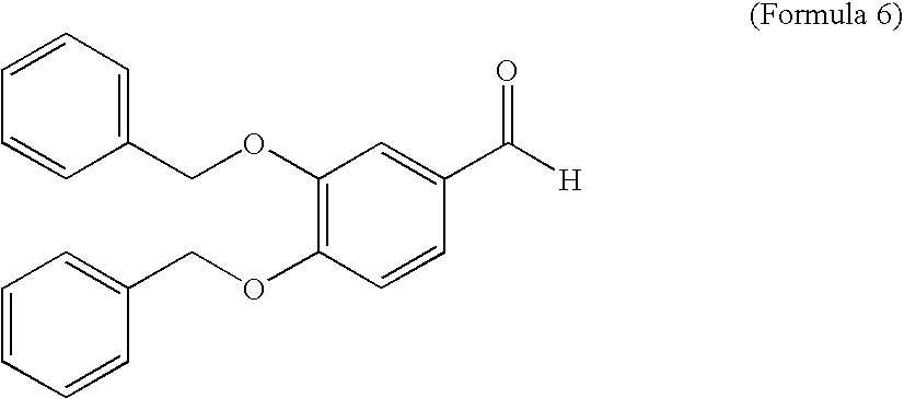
C1(OCC2=CC=CC=C2)=C(OCC2=CC=CC=C2)C=CC(C([H])=O)=C1
